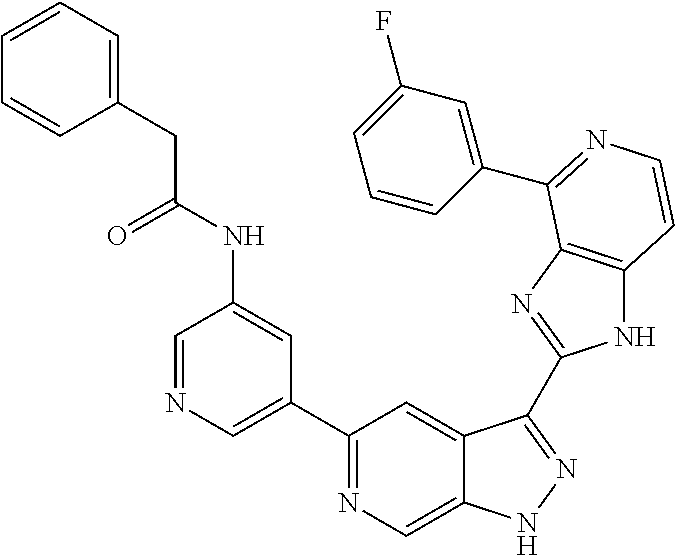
C1=NC=C(C2=NC=C3C(=C2)C(C2=NC4=C(N2)C=CN=C4C2=CC(F)=CC=C2)=NN3)C=C1NC(CC1=CC=CC=C1)=O
